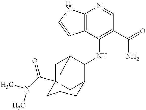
C12=C(C(NC3C4CC5(C(N(C)C)=O)CC3CC(C5)C4)=C(C(=O)N)C=N1)C=CN2
